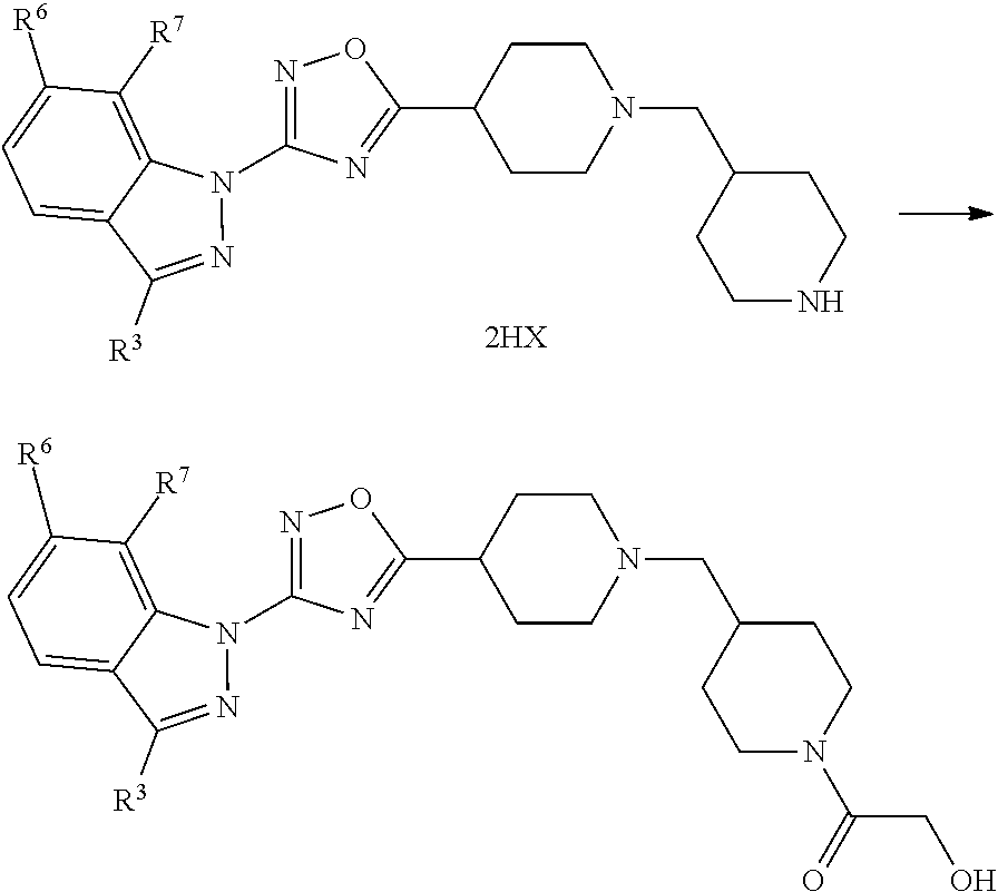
C1=C2C(=C([R7])C([R6])=C1)N(C1=NOC(C3CCN(CC4CCNCC4)CC3)=N1)N=C2[R3].C1=C2C(=C([R7])C([R6])=C1)N(C1=NOC(C3CCN(CC4CCN(C(=O)CO)CC4)CC3)=N1)N=C2[R3]
